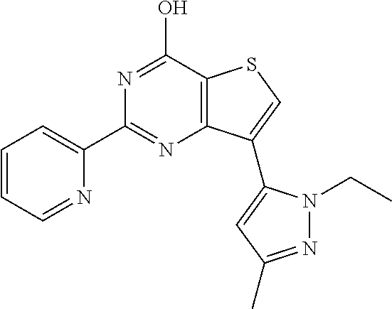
N1=C(C2=CC=CC=N2)N=C(O)C2=C1C(C1=CC(C)=NN1CC)=CS2
